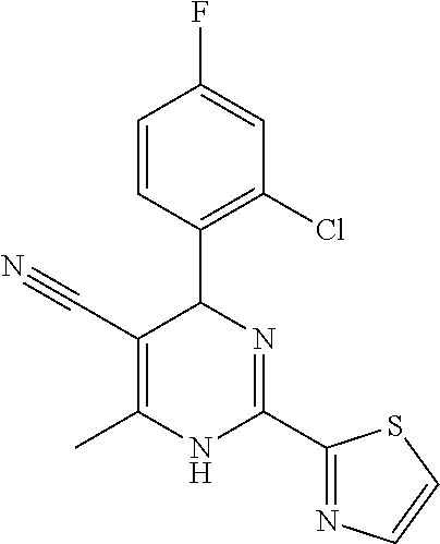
C1=CC(C2C(C#N)=C(C)NC(C3=NC=CS3)=N2)=C(Cl)C=C1F
